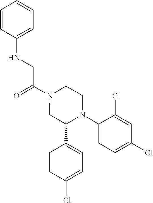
O=C(N1CC(C2=CC=C(Cl)C=C2)N(C2=CC=C(Cl)C=C2Cl)CC1)CNC1=CC=CC=C1
